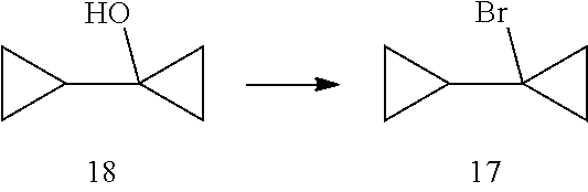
C1(C2(Br)CC2)CC1.C1(C2(O)CC2)CC1
